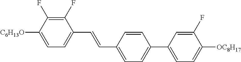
C1(F)=C(F)C([C6H13O])=CC=C1C=CC1=CC=C(C2=CC=C([OC8H17])C(F)=C2)C=C1
